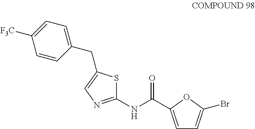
C1=C(C(NC2=NC=C(CC3=CC=C([F3C])C=C3)S2)=O)OC(Br)=C1
